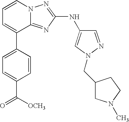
C1=CC=C(C2=CC=C(C([OCH3])=O)C=C2)C2=NC(NC3=CN(CC4CN(C)CC4)N=C3)=NN12
